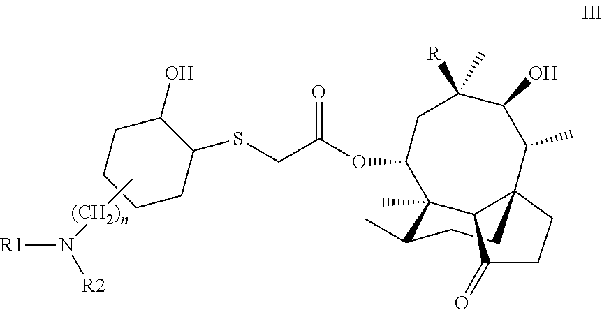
C(C(OC1CC([R])(C)C(O)C(C)C23CCC(C)C1(C)C2C(=O)CC3)=O)SC1CCCCC1O.[(CH2)n](C)N([R1])[R2]
